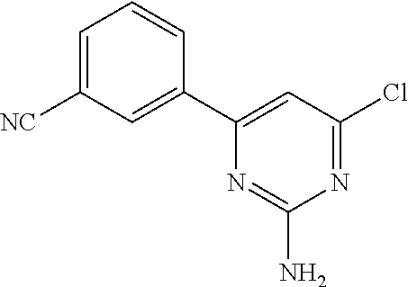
C1=C([NC])C=C(C2=CC(Cl)=NC(N)=N2)C=C1
